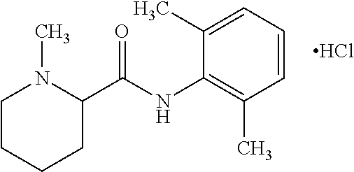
C1CCCC(C(NC2=C(C)C=CC=C2C)=O)N1C.Cl
